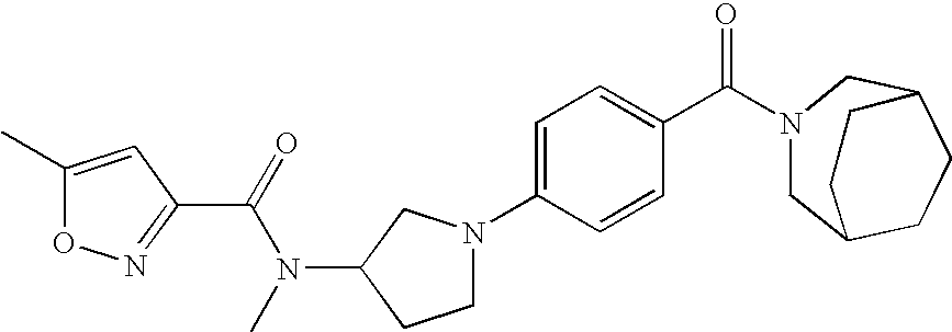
C1=C(N2CCC(N(C(=O)C3=NOC(C)=C3)C)C2)C=CC(C(N2CC3CCC(C2)CC3)=O)=C1
